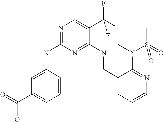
C1=C(NC2=NC=C(C(F)(F)F)C(NCC3=CC=CN=C3N(C)S(C)(=O)=O)=N2)C=CC=C1C(=O)O
